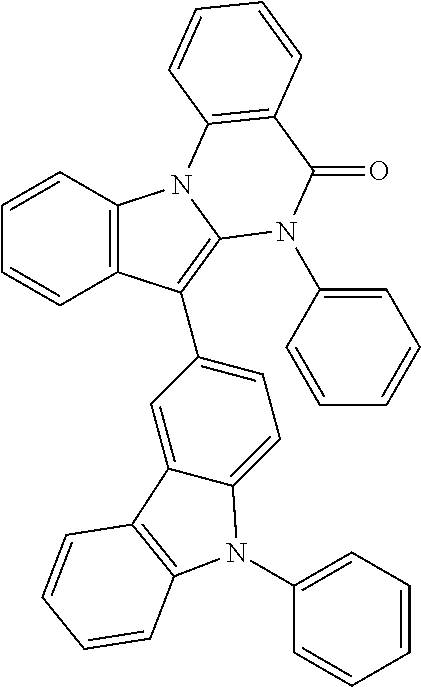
C1=CC2=C(C=C1)C(C1=CC=C3C(=C1)C1=C(N3C3=CC=CC=C3)C=CC=C1)=C1N2C2=C(C(=O)N1C1=CC=CC=C1)C=CC=C2
